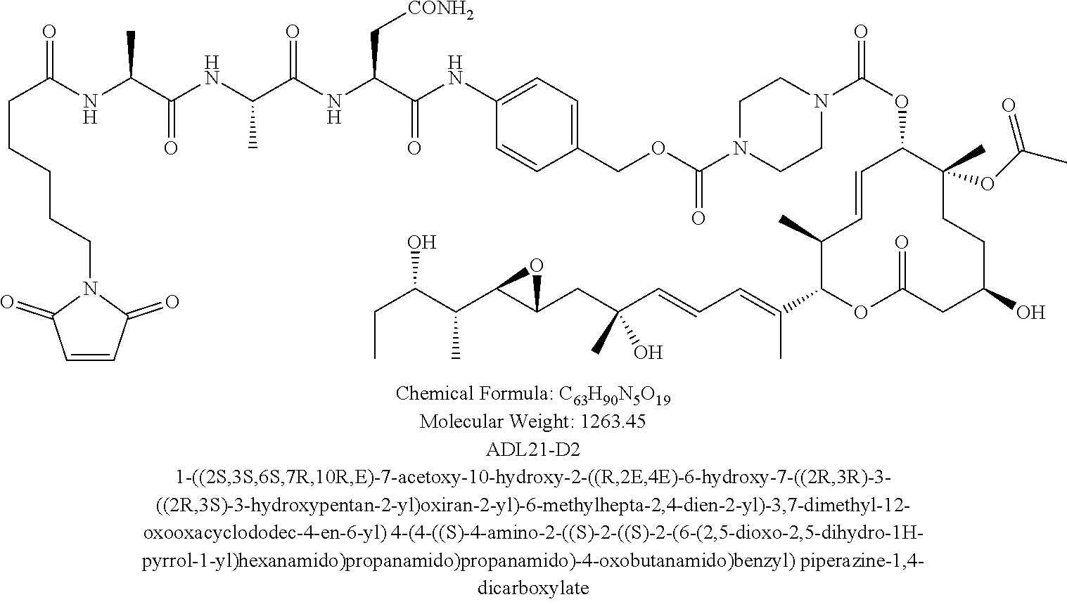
O(C(N1CCN(C(OC2C(C)(OC(C)=O)CCC(O)CC(=O)OC(C(=CC=CC(CC3C(C(C(CC)O)C)O3)(C)O)C)C(C)C=C2)=O)CC1)=O)CC1=CC=C(NC(C(NC(C(NC(C(NC(CCCCCN2C(=O)C=CC2=O)=O)C)=O)C)=O)C[CONH2])=O)C=C1
